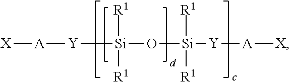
[X][A][Y][Si]([R1])([R1])O[Si]([R1])([R1])[Y][A][X]
